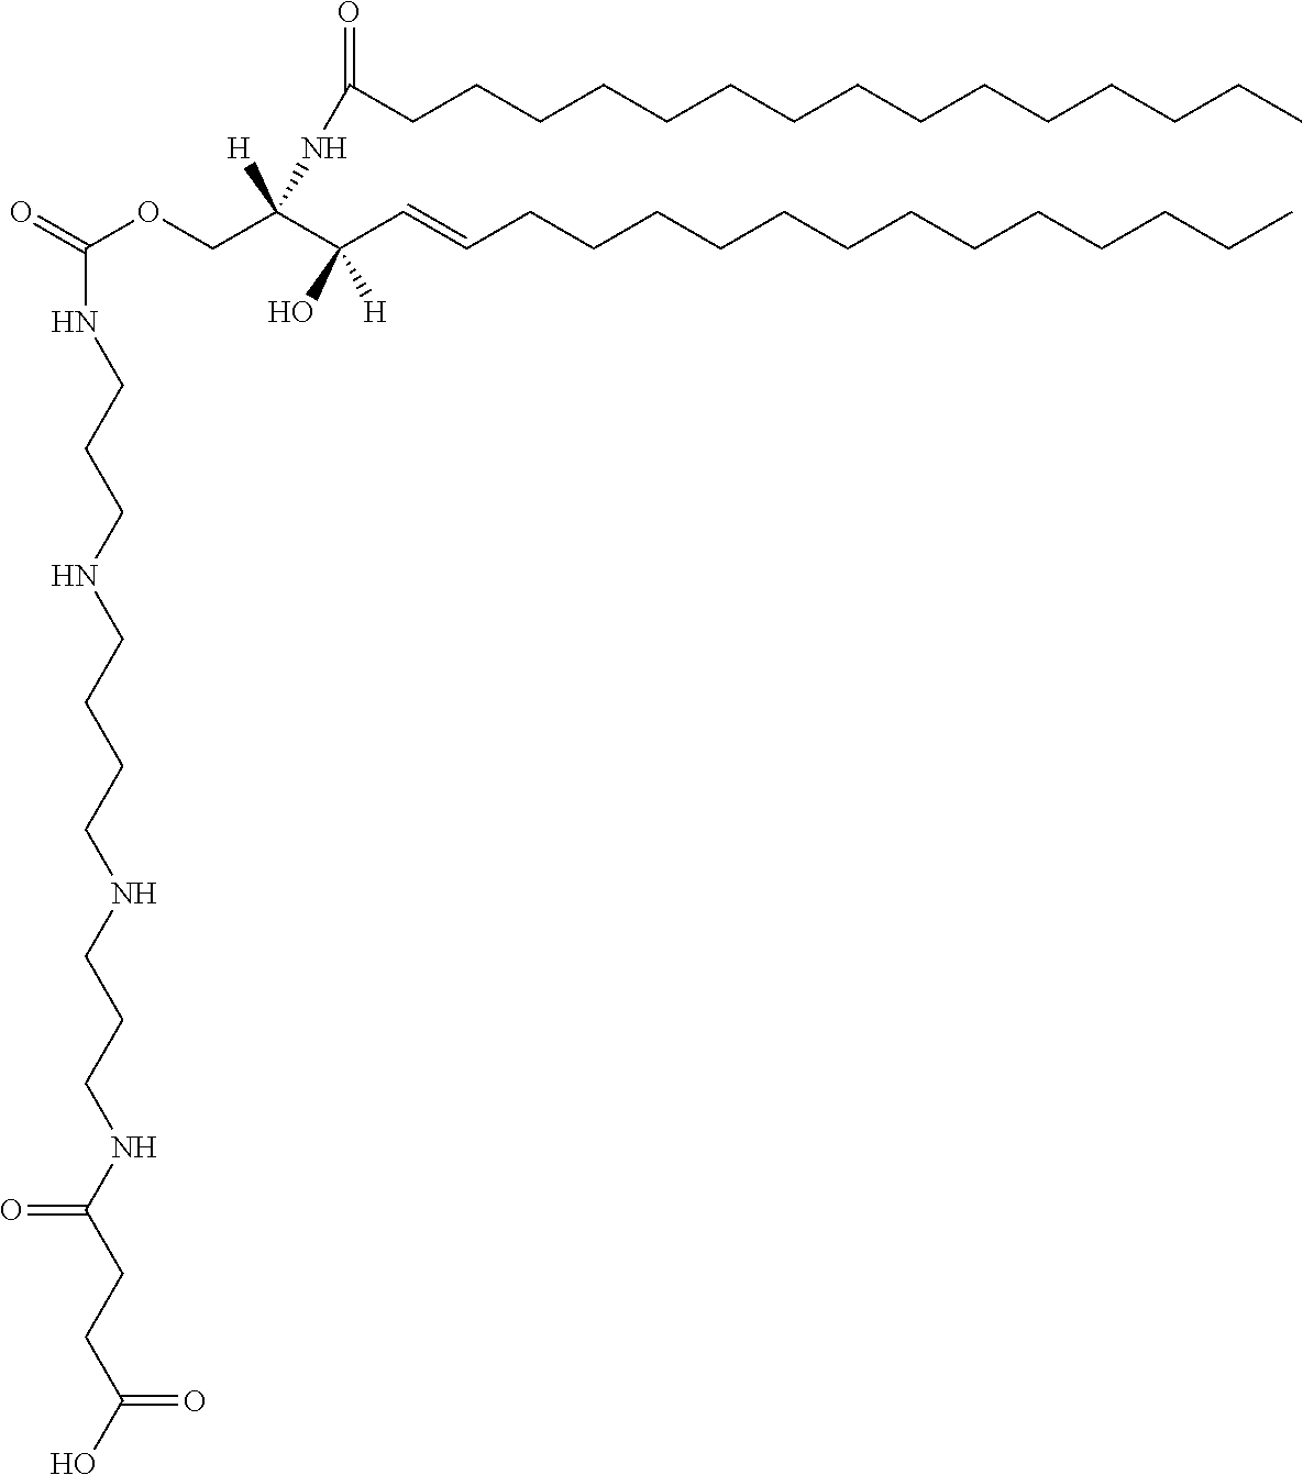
O=C(OCC(C(C=CCCCCCCCCCCCCC)(O)[H])([H])NC(CCCCCCCCCCCCCCC)=O)NCCCNCCCCNCCCNC(CCC(O)=O)=O
